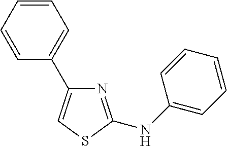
N1=C(NC2=CC=CC=C2)SC=C1C1=CC=CC=C1
